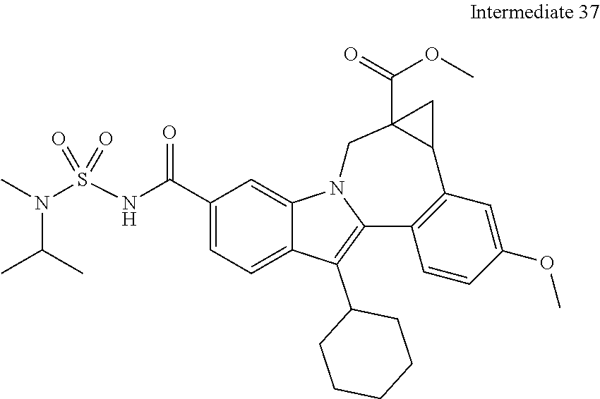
C1(C(NS(N(C)C(C)C)(=O)=O)=O)=CC=C2C(=C1)N1C(=C2C2CCCCC2)C2=C(C=C(OC)C=C2)C2CC2(C(OC)=O)C1
